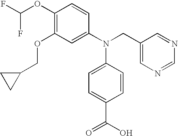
C1(OC(F)F)=C(OCC2CC2)C=C(N(CC2=CN=CN=C2)C2=CC=C(C(O)=O)C=C2)C=C1
